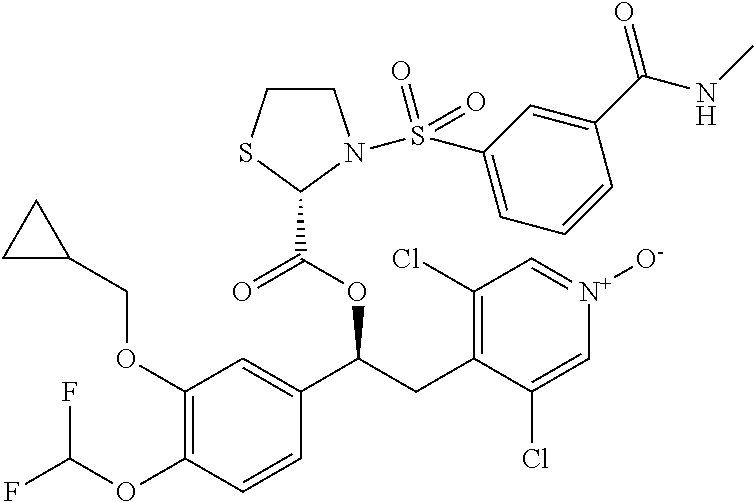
C1(OCC2CC2)=C(OC(F)F)C=CC(C(CC2=C(Cl)C=[N+]([O-])C=C2Cl)OC(=O)C2SCCN2S(C2=CC=CC(C(NC)=O)=C2)(=O)=O)=C1
